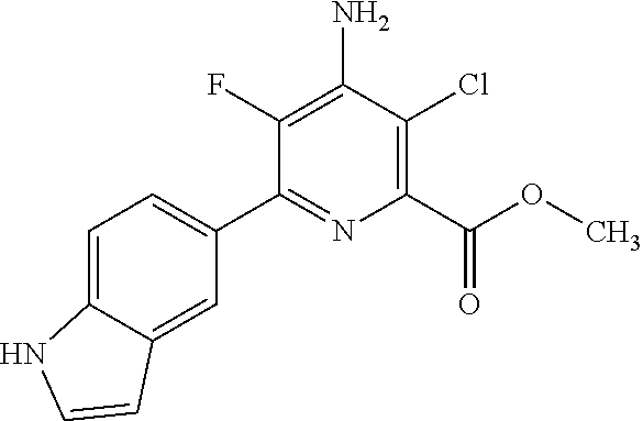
C1=C2C(=CC(C3=NC(C(OC)=O)=C(Cl)C(N)=C3F)=C1)C=CN2
